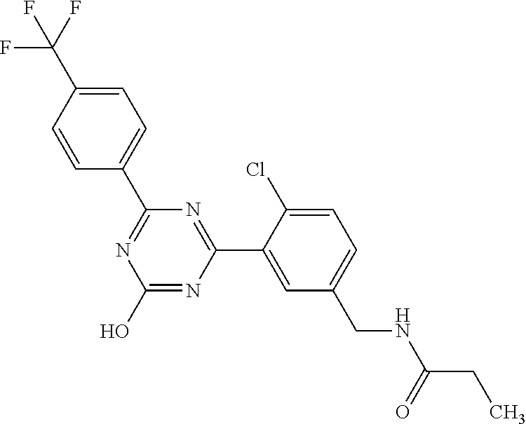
OC1=NC(C2=CC(CNC(CC)=O)=CC=C2Cl)=NC(C2=CC=C(C(F)(F)F)C=C2)=N1
